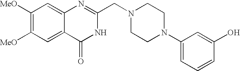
C1([MeO])=C([MeO])C=C2C(=C1)N=C(CN1CCN(C3=CC=CC(O)=C3)CC1)NC2=O
